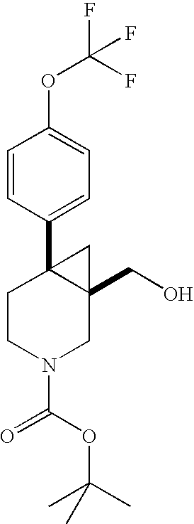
C1CN(C(=O)OC(C)(C)C)CC2(CO)C1(C1=CC=C(OC(F)(F)F)C=C1)C2
